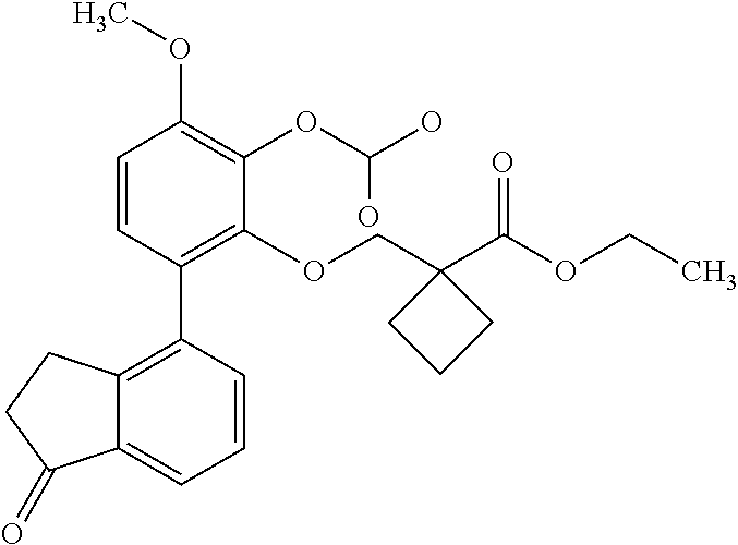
C1=CC(C2=C3C(=CC=C2)C(=O)CC3)=C(OCC2(C(OCC)=O)CCC2)C(OC(O)O)=C1OC
